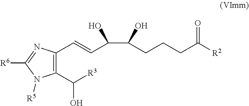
C1(C([R3])O)=C(C=CC(C(CCCC([R2])=O)O)O)N=C([R6])N1[R5]
